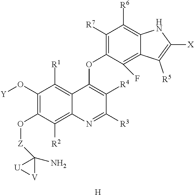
C1(O[Y])=C(O[Z]C2(N)[U][V]2)C([R2])=C2C(=C1[R1])C(OC1=C([R7])C([R6])=C3C(=C1F)C([R5])=C([X])N3)=C([R4])C([R3])=N2.[H]
